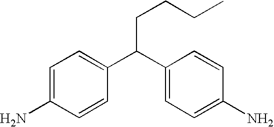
C(C(C1=CC=C(N)C=C1)C1=CC=C(N)C=C1)CCC
